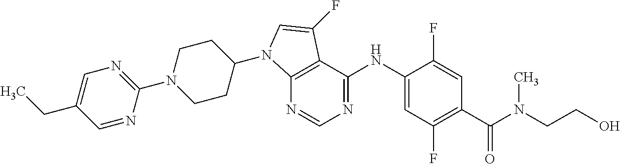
C1(N2CCC(N3C4=C(C(NC5=CC(F)=C(C(N(CCO)C)=O)C=C5F)=NC=N4)C(F)=C3)CC2)=NC=C(CC)C=N1
